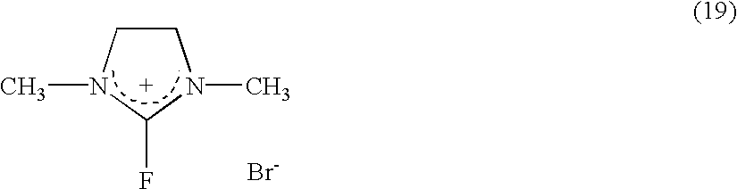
C1CN(C)C(F)N1C.[Br-]
